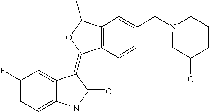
C1(F)=CC=C2C(=C1)C(=C1C3=C(C(C)O1)C=C(CN1CC(O)CCC1)C=C3)C(=O)N2
